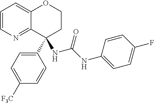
C1=CN=C2C(=C1)OCCC2(NC(NC1=CC=C(F)C=C1)=O)C1=CC=C([F3C])C=C1
